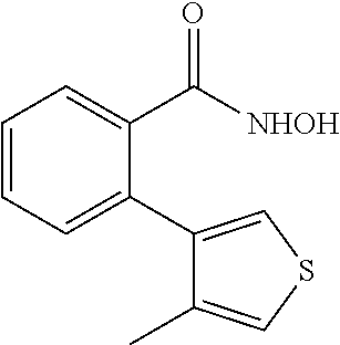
C1=CC=C(C2=CSC=C2C)C(C(=O)[NHOH])=C1
